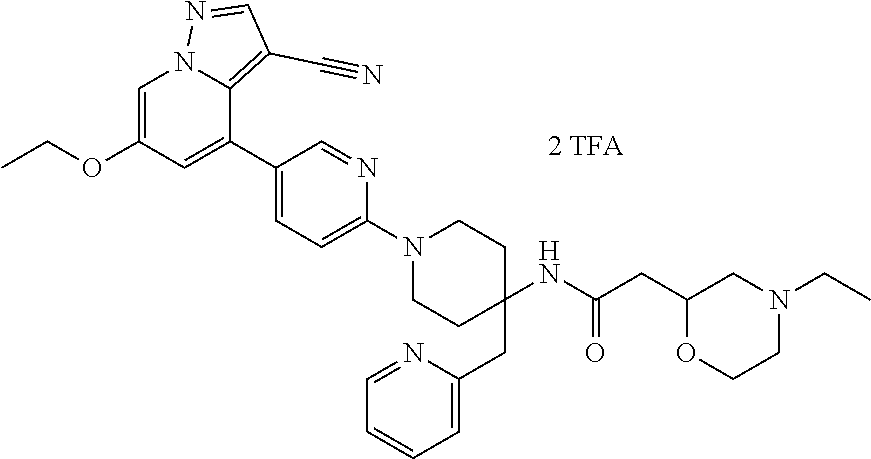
C1=C(OCC)C=C(C2=CC=C(N3CCC(NC(CC4OCCN(CC)C4)=O)(CC4=CC=CC=N4)CC3)N=C2)C2=C(C#N)C=NN12
